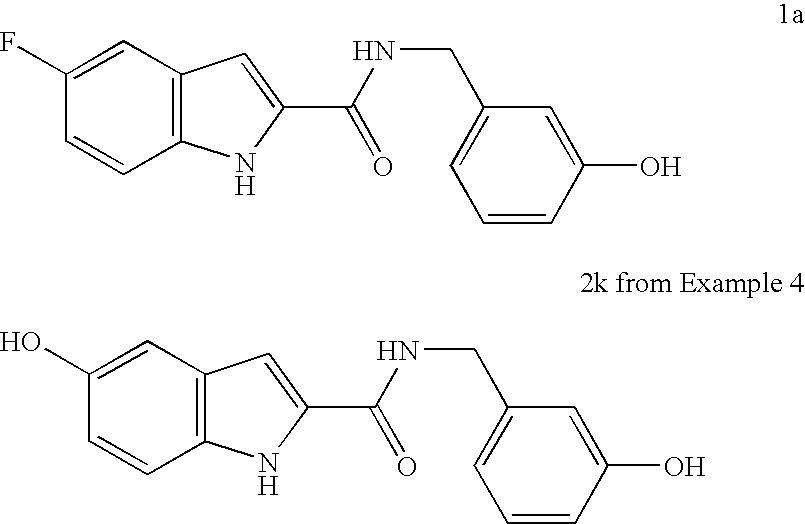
C1(F)=CC2=C(C=C1)NC(C(NCC1=CC=CC(O)=C1)=O)=C2.C1(O)=CC2=C(C=C1)NC(C(NCC1=CC=CC(O)=C1)=O)=C2
